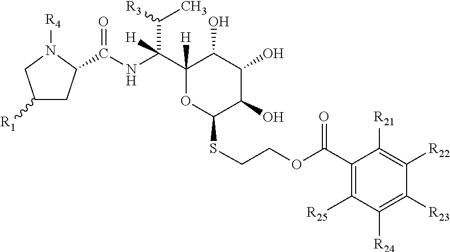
C1([R1])CC(C(NC(C2([H])C(O)C(O)C(O)C(SCCOC(C3=C([R25])C([R24])=C([R23])C([R22])=C3[R21])=O)O2)(C([R3])C)[H])=O)N([R4])C1
